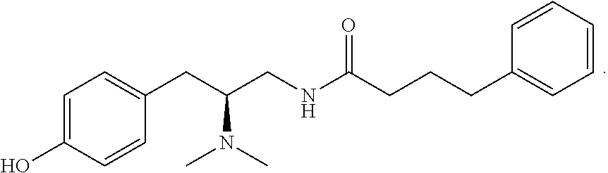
C1=C(O)C=CC(CC(N(C)C)CNC(CCCC2=CC=CC=C2)=O)=C1
